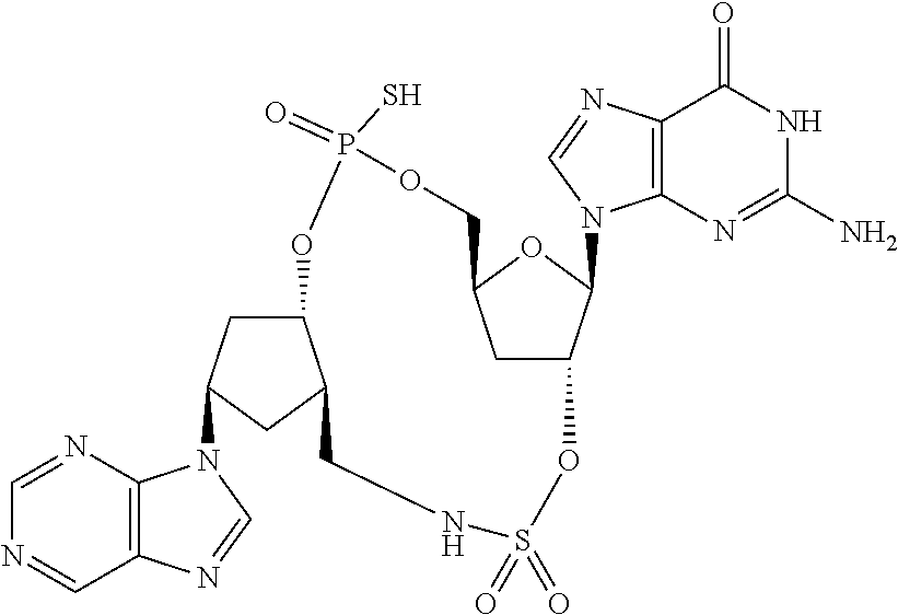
C1=NC2=C(C=N1)N=CN2C1CC2C(C1)CNS(=O)(=O)OC1CC(OC1N1C3=C(C(=O)NC(N)=N3)N=C1)COP(=O)(S)O2
